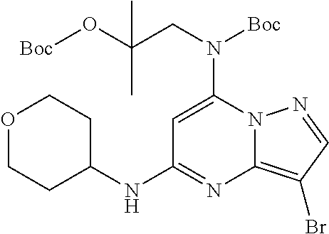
C1=C(N(CC(O[Boc])(C)C)[Boc])N2C(=C(Br)C=N2)N=C1NC1CCOCC1
